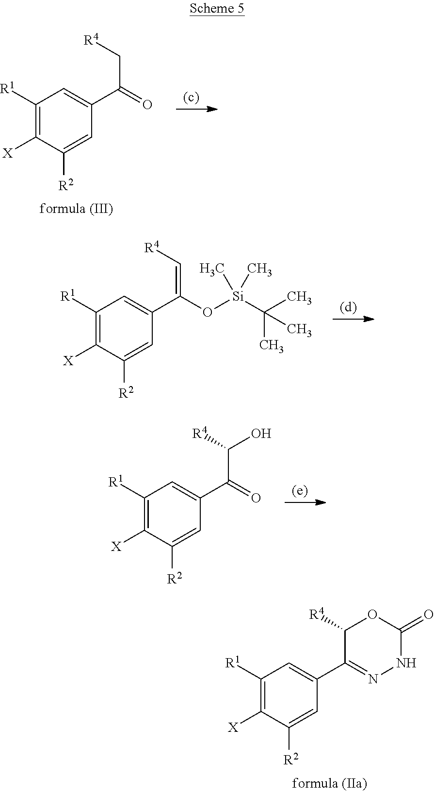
C1([R1])=C([X])C([R2])=CC(C(=O)C[R4])=C1.C1([R1])=C([X])C([R2])=CC(C(O[Si](C(C)(C)C)(C)C)=C[R4])=C1.C1([R1])=C([X])C([R2])=CC(C(=O)C([R4])O)=C1.C1([R1])=C([X])C([R2])=CC(C2=NNC(=O)OC2[R4])=C1
